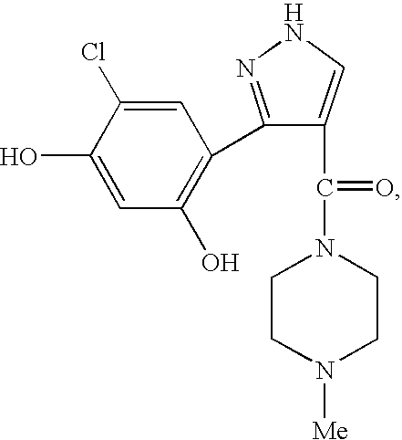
C1(C2=C(O)C=C(O)C(Cl)=C2)=NNC=C1C(=O)N1CCN([Me])CC1
